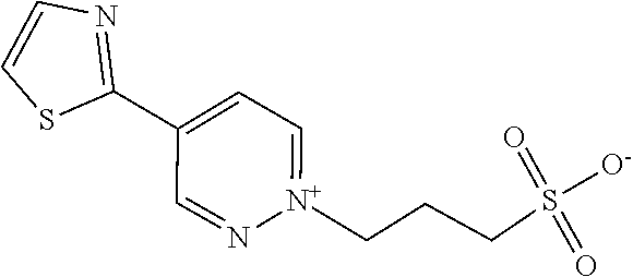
S1C(C2=CC=[N+](CCCS(=O)([O-])=O)N=C2)=NC=C1
